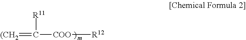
[(CH2]=C([COO][R12])[R11].[m]
